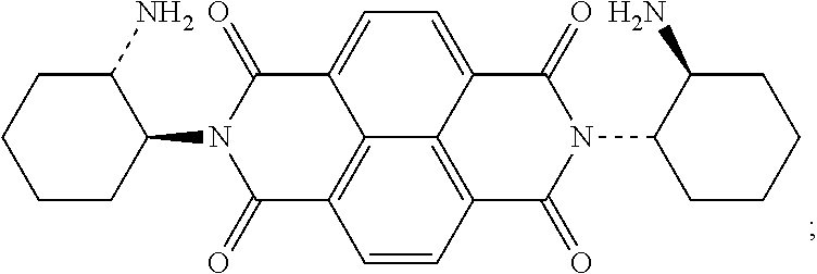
C12=CC=C3C4=C(C=CC(=C14)C(=O)N(C1CCCCC1N)C2=O)C(=O)N(C1C(N)CCCC1)C3=O
